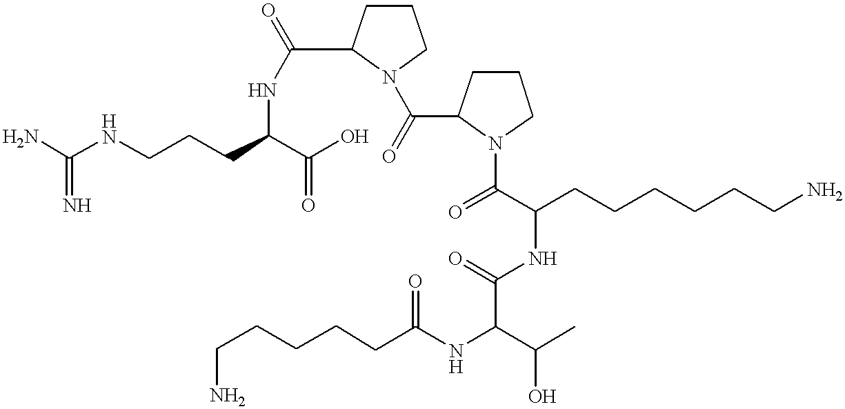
C(=N)(N)NCCCC(C(O)=O)NC(=O)C1N(C(=O)C2N(C(=O)C(CCCCCCN)NC(C(C(C)O)NC(CCCCCN)=O)=O)CCC2)CCC1
